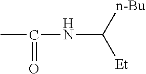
N(C([Et])[n-Bu])C(C)=O
